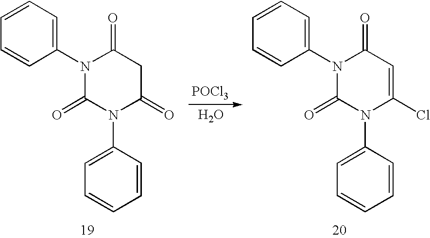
[POCl3].O.N1(C2=CC=CC=C2)C(=O)CC(=O)N(C2=CC=CC=C2)C1=O.N1(C2=CC=CC=C2)C(Cl)=CC(=O)N(C2=CC=CC=C2)C1=O
